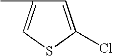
C1=C(Cl)SC=C1C
